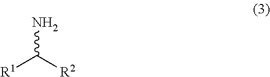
[R1]C([R2])N
